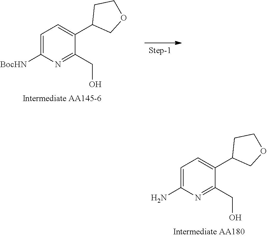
C1=C([BocHN])N=C(CO)C(C2COCC2)=C1.C1=C(N)N=C(CO)C(C2COCC2)=C1
